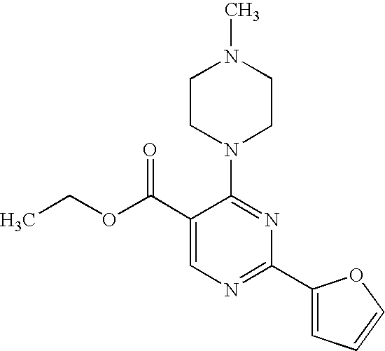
C1(C(OCC)=O)=CN=C(C2=CC=CO2)N=C1N1CCN(C)CC1
